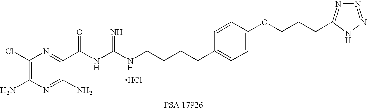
C1(Cl)=C(N)N=C(N)C(C(NC(=N)NCCCCC2=CC=C(OCCCC3=NN=NN3)C=C2)=O)=N1.Cl
